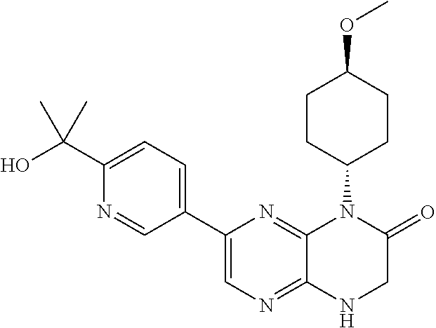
C1CC(N2C3=NC(C4=CC=C(C(O)(C)C)N=C4)=CN=C3NCC2=O)CCC1OC
